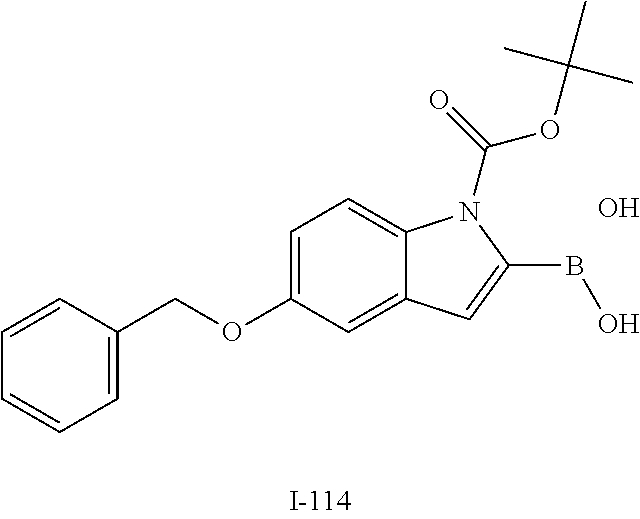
C1=CC(COC2=CC=C3C(=C2)C=C(BO)N3C(=O)OC(C)(C)C)=CC=C1.O
